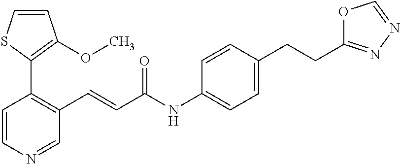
C1=CN=CC(C=CC(NC2=CC=C(CCC3=NN=CO3)C=C2)=O)=C1C1=C(OC)C=CS1
